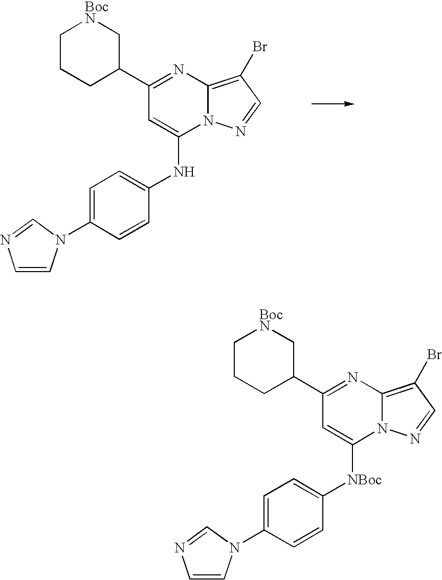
C1CCC(C2=NC3=C(Br)C=NN3C(NC3=CC=C(N4C=CN=C4)C=C3)=C2)C[BocN]1.C1CCC(C2=NC3=C(Br)C=NN3C([NBoc]C3=CC=C(N4C=CN=C4)C=C3)=C2)C[BocN]1
